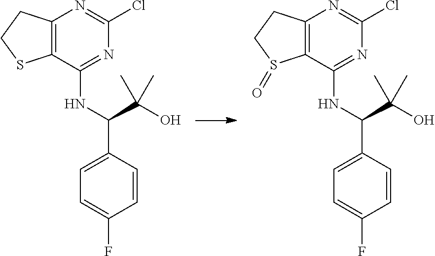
C1=CC(C(NC2=NC(Cl)=NC3=C2SCC3)C(O)(C)C)=CC=C1F.C1=CC(C(NC2=NC(Cl)=NC3=C2S(=O)CC3)C(O)(C)C)=CC=C1F
